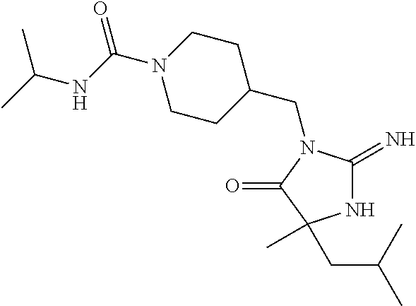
C1C(CN2C(=N)NC(C)(CC(C)C)C2=O)CCN(C(NC(C)C)=O)C1
